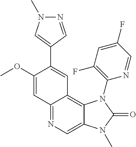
C12=NC=C3C(=C1C=C(C1=CN(C)N=C1)C(OC)=C2)N(C1=C(F)C=C(F)C=N1)C(=O)N3C
